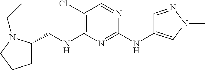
C1(Cl)=C(NCC2CCCN2CC)N=C(NC2=CN(C)N=C2)N=C1
